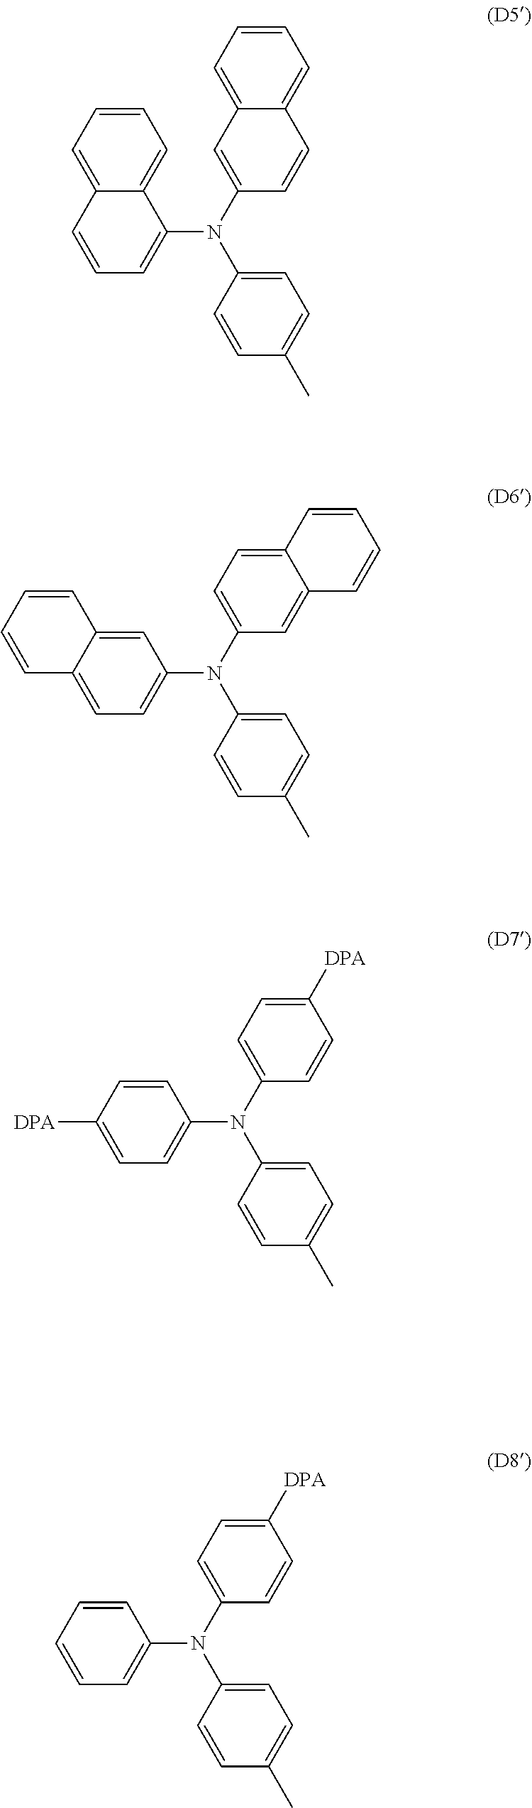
C12=CC=CC=C1C=CC=C2N(C1=CC2=CC=CC=C2C=C1)C1=CC=C(C)C=C1.C1=C2C(=CC=C1N(C1=CC=C3C(=C1)C=CC=C3)C1=CC=C(C)C=C1)C=CC=C2.C1=CC([DPA])=CC=C1N(C1=CC=C([DPA])C=C1)C1=CC=C(C)C=C1.C1=CC=CC=C1N(C1=CC=C([DPA])C=C1)C1=CC=C(C)C=C1
